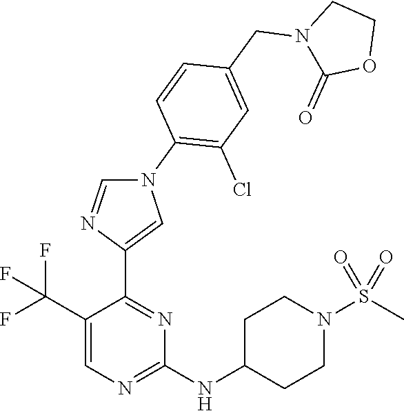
C1(C(F)(F)F)=CN=C(NC2CCN(S(C)(=O)=O)CC2)N=C1C1=CN(C2=C(Cl)C=C(CN3C(=O)OCC3)C=C2)C=N1
